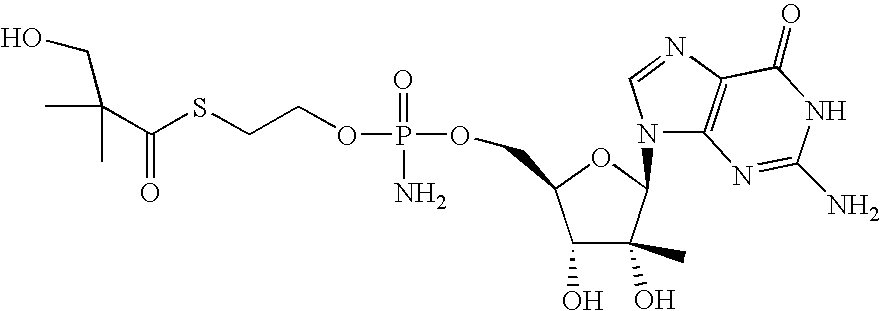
O(P(=O)(N)OCCSC(C(C)(C)CO)=O)CC1C(O)C(C)(O)C(N2C3=C(N=C2)C(=O)NC(N)=N3)O1
